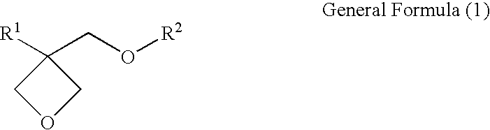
[R1]C1(CO[R2])COC1
